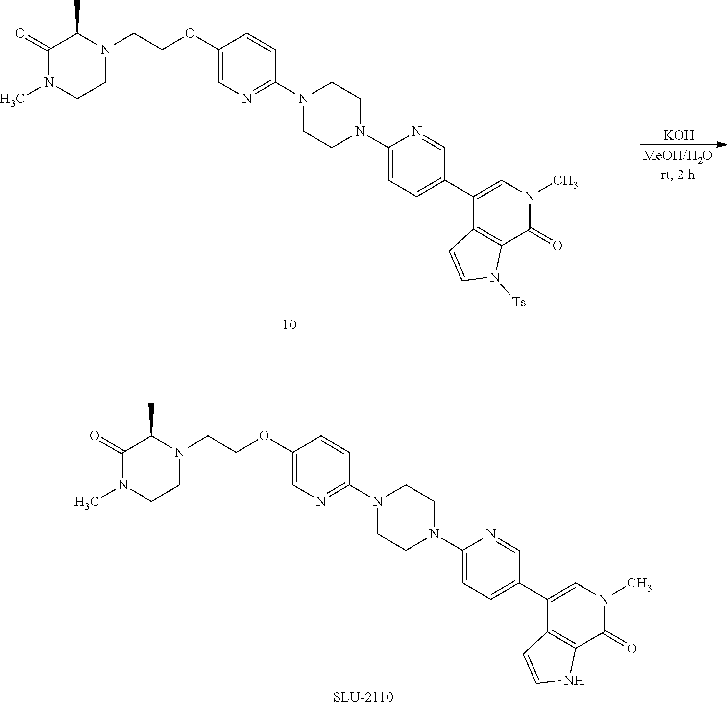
C1=NC(N2CCN(C3=NC=C(OCCN4C(C)C(=O)N(C)CC4)C=C3)CC2)=CC=C1C1=CN(C)C(=O)C2=C1C=CN2[Ts].[KOH].C1=NC(N2CCN(C3=NC=C(OCCN4C(C)C(=O)N(C)CC4)C=C3)CC2)=CC=C1C1=CN(C)C(=O)C2=C1C=CN2
